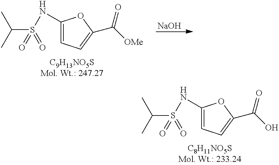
C1(NS(C(C)C)(=O)=O)=CC=C(C(O)=O)O1.C1(NS(C(C)C)(=O)=O)=CC=C(C([OMe])=O)O1.[NaOH]
